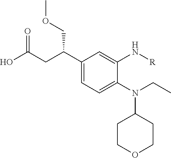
C1(N(C2CCOCC2)CC)=CC=C(C(CC(O)=O)COC)C=C1N[R]
